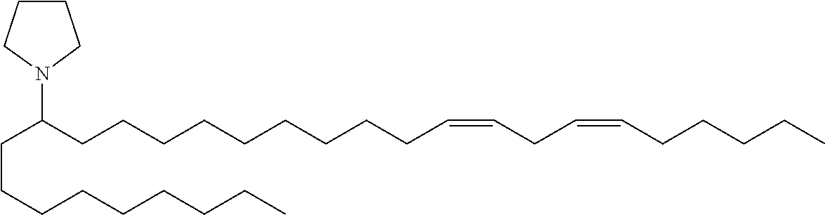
N1(C(CCCCCCCCCC=CCC=CCCCCC)CCCCCCCCC)CCCC1
